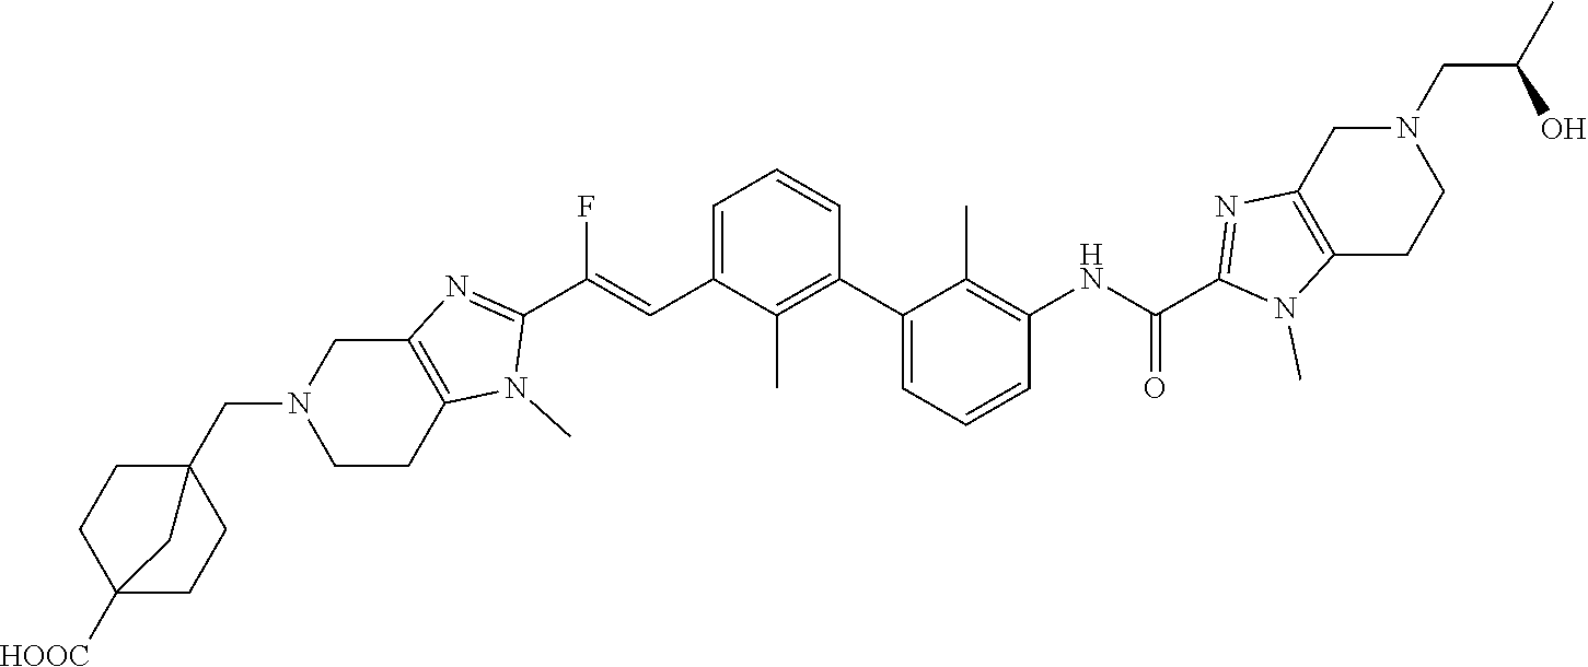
C1(C2=CC=CC(NC(C3=NC4=C(N3C)CCN(CC(C)O)C4)=O)=C2C)=C(C)C(C=C(C2=NC3=C(N2C)CCN(CC24CCC([HOOC])(CC2)C4)C3)F)=CC=C1
